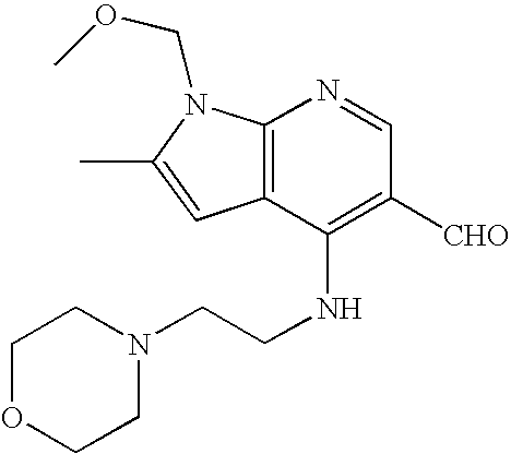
C12=C(C(NCCN3CCOCC3)=C([CHO])C=N1)C=C(C)N2COC
